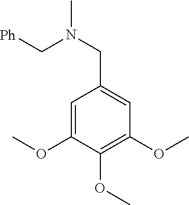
[Ph]CN(CC1=CC(OC)=C(OC)C(OC)=C1)C
